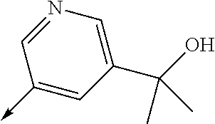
C<-C1=CC(C(C)(C)O)=CN=C1
